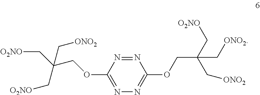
N1=NC(OCC(C[O2NO])(C[O2NO])C[ONO2])=NN=C1OCC(C[ONO2])(C[O2NO])C[ONO2]
